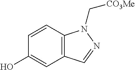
C12=C(C=CC(O)=C1)N(C[CO3Me])N=C2
